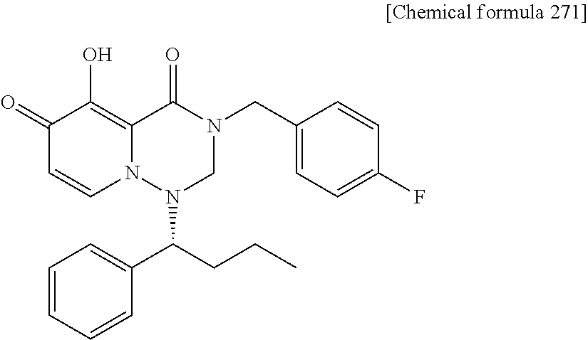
C1=CC=CC(C(CCC)N2CN(CC3=CC=C(F)C=C3)C(=O)C3=C(O)C(=O)C=CN23)=C1
